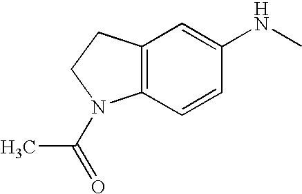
C12=C(C=CC(NC)=C1)N(C(=O)C)CC2
